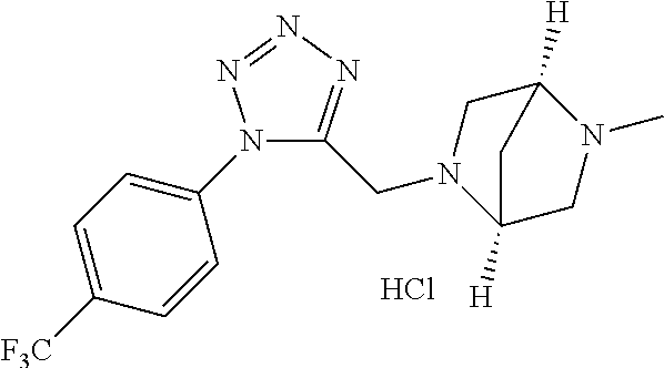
N1(C2=CC=C([F3C])C=C2)C(CN2C3([H])CN(C)C([H])(C2)C3)=NN=N1.Cl
